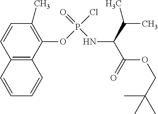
C1(OP(Cl)(=O)NC(C(=O)OCC(C)(C)C)C(C)C)=C(C)C=CC2=C1C=CC=C2
